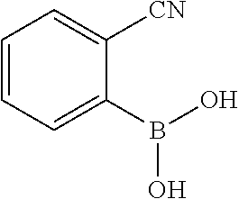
C1=CC=C(B(O)O)C([CN])=C1
